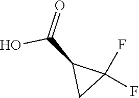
C(C1CC1(F)F)(O)=O
